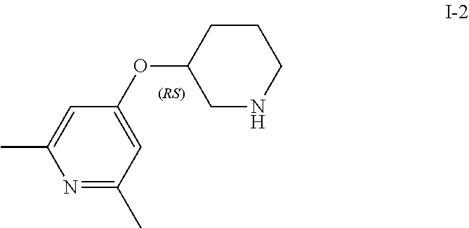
N1=C(C)C=C(OC2CNCCC2)C=C1C
